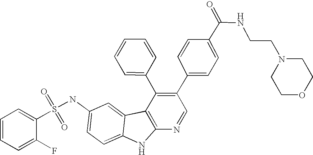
N(C1=CC=C2C(=C1)C1=C(N2)N=CC(C2=CC=C(C(NCCN3CCOCC3)=O)C=C2)=C1C1=CC=CC=C1)S(=O)(=O)C1=CC=CC=C1F
